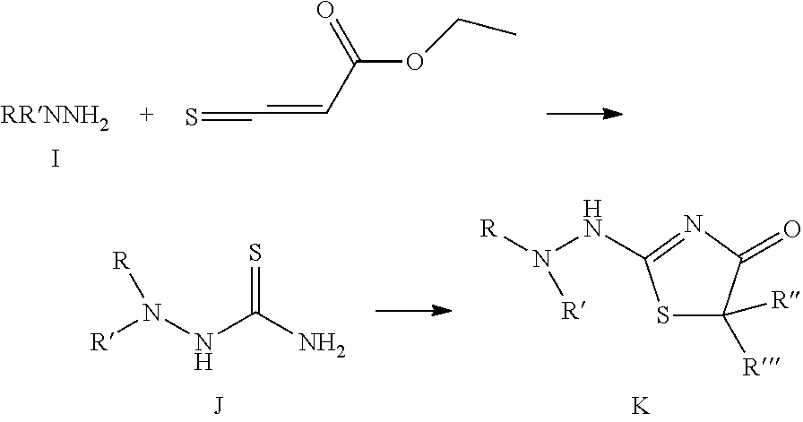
I.S=CC=CC(OCC)=O.[R]N(NC(N)=S)[R].S1C([R])([R])C(=O)N=C1NN([R])[R].[K]
